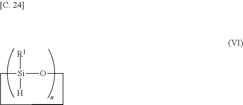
[Si]1([R1])([H])OCCCC1
